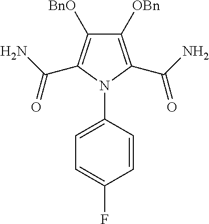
C1([OBn])=C(C(N)=O)N(C2=CC=C(F)C=C2)C(C(N)=O)=C1[BnO]
